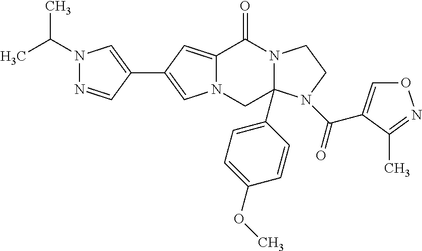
C12=CC(C3=CN(C(C)C)N=C3)=CN1CC1(C3=CC=C(OC)C=C3)N(C2=O)CCN1C(=O)C1=CON=C1C
